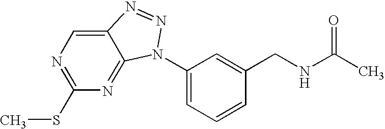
C12=CN=C(SC)N=C1N(C1=CC=CC(CNC(C)=O)=C1)N=N2
